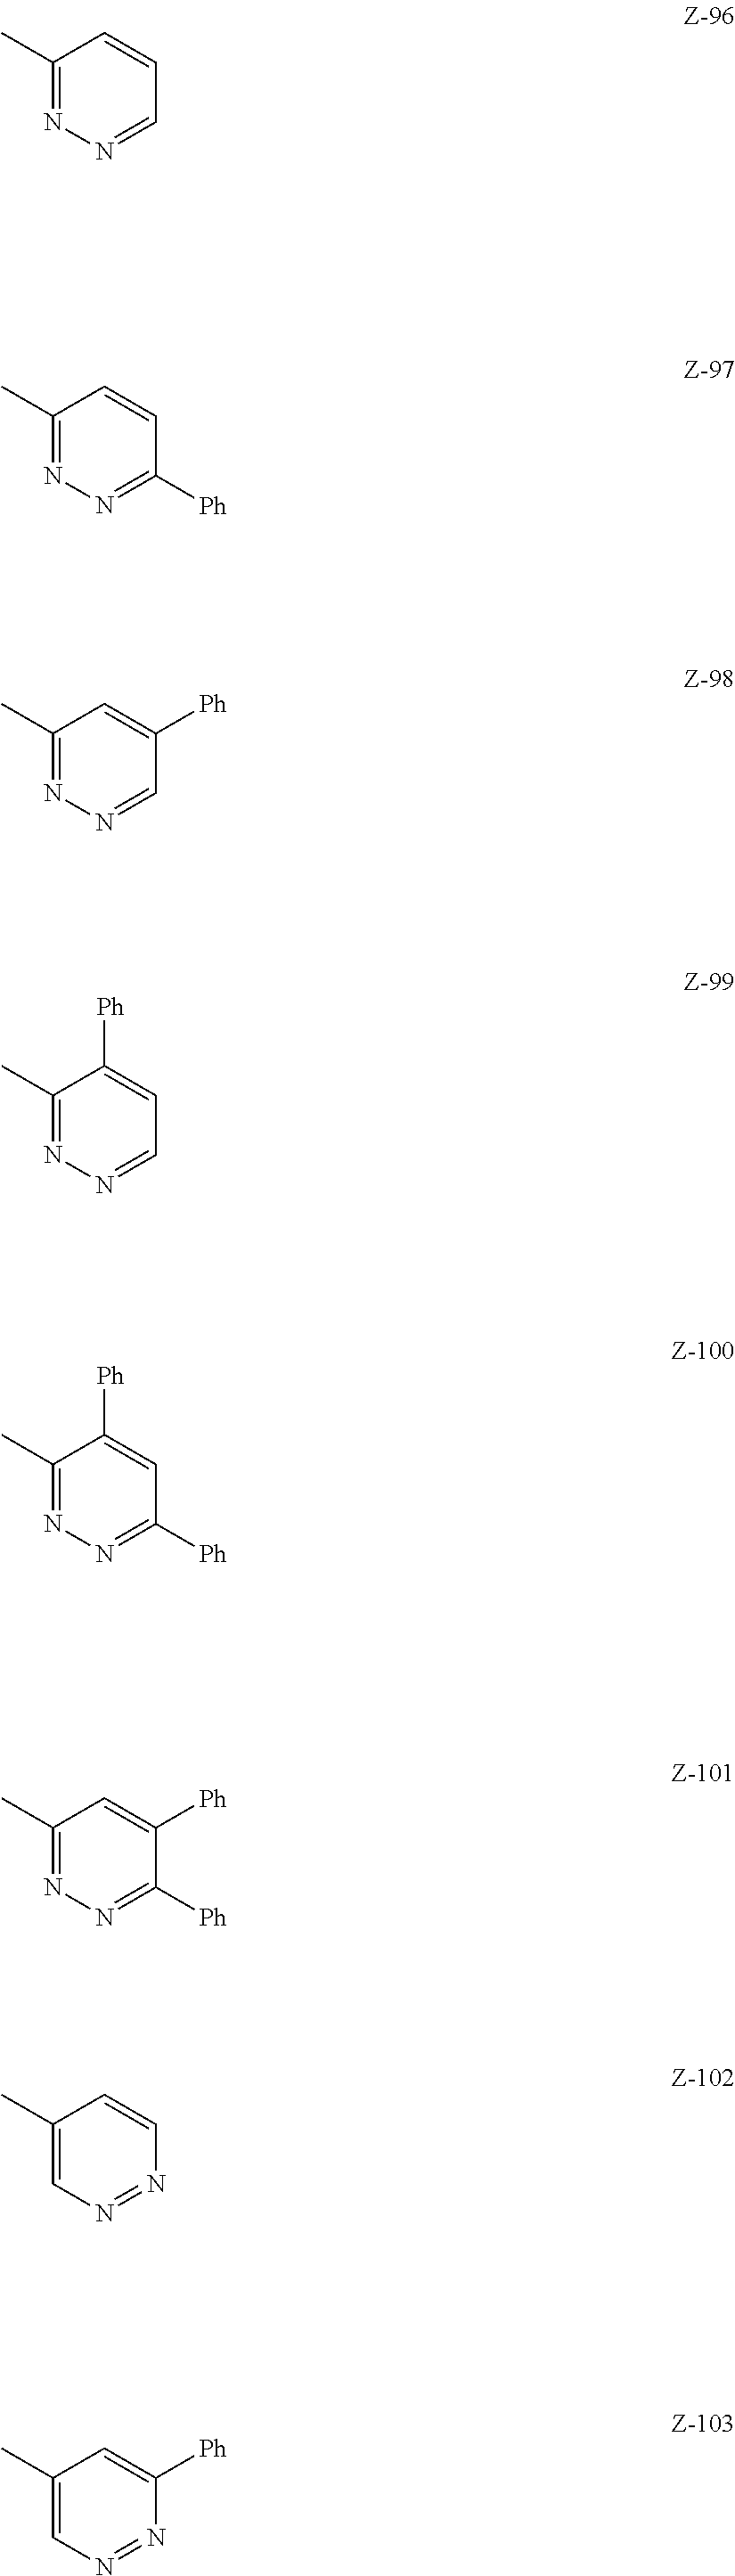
C1(C)=NN=CC=C1.C1(C)=NN=C([Ph])C=C1.C1(C)=NN=CC([Ph])=C1.C1(C)=NN=CC=C1[Ph].C1(C)=NN=C([Ph])C=C1[Ph].C1(C)=NN=C([Ph])C([Ph])=C1.C1(C)=CN=NC=C1.C1(C)=CN=NC([Ph])=C1
